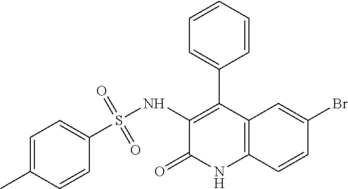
C1(S(NC2=C(C3=CC=CC=C3)C3=C(NC2=O)C=CC(Br)=C3)(=O)=O)=CC=C(C)C=C1
